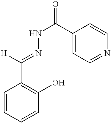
[H]C(=NNC(=O)C1=CC=NC=C1)C1=C(O)C=CC=C1
